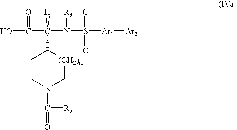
OC(C(N(S([Ar1][Ar2])(=O)=O)[R3])(C1[(CH2)m]CN(C(=O)[Rb])CC1)[H])=O
